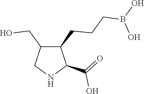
C1(CO)C(CCCB(O)O)C(C(=O)O)NC1
